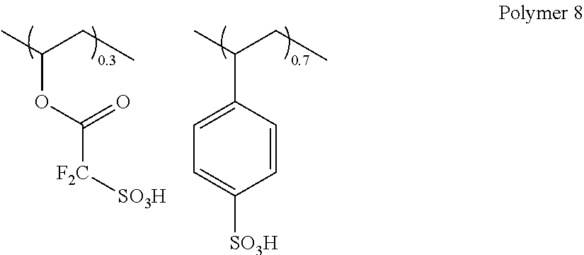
CC(CC)OC([F2C][SO3H])=O.CC(CC)C1=CC=C([SO3H])C=C1
